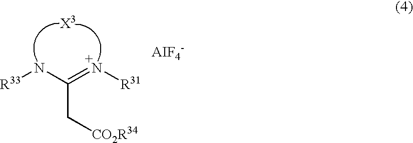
[R33]NC(=N[R31])C[CO2R34]
